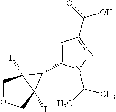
C1OCC2([H])C1([H])C2C1=CC(C(O)=O)=NN1C(C)C
